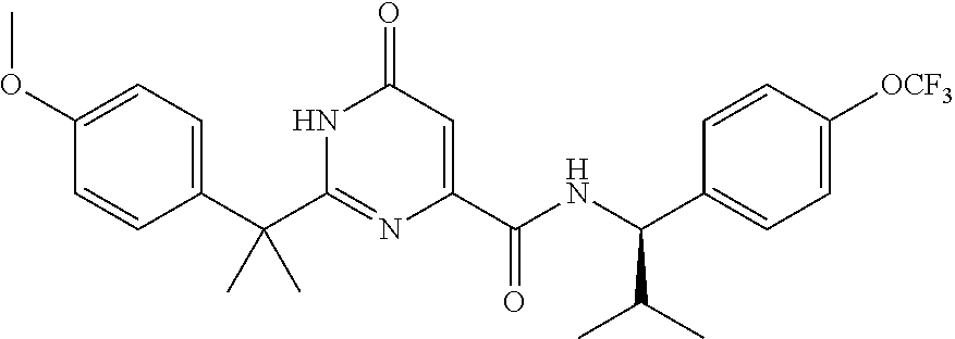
C(C1=CC=C(OC)C=C1)(C1=NC(C(NC(C2=CC=C([OCF3])C=C2)C(C)C)=O)=CC(=O)N1)(C)C
